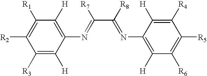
[R2]C1=C([R1])C([H])=C(N=C(C([R8])=NC2=C([H])C([R6])=C([R5])C([R4])=C2[H])[R7])C([H])=C1[R3]
